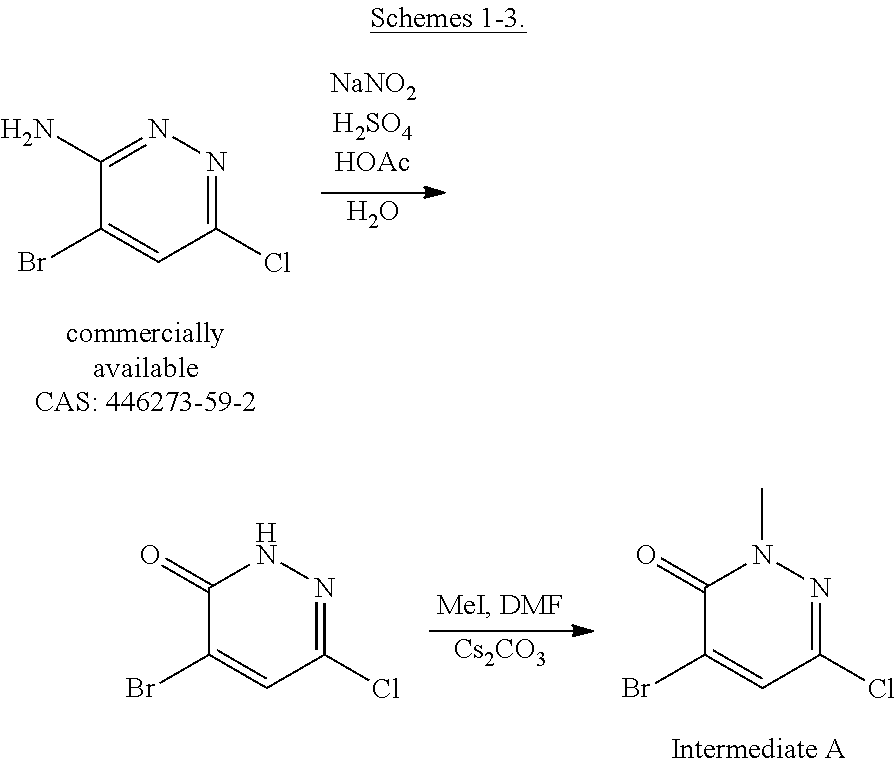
C1(Br)=CC(Cl)=NN=C1N.O.C1(Br)=CC(Cl)=NNC1=O.[Cs2CO3].C1(Br)=CC(Cl)=NN(C)C1=O
